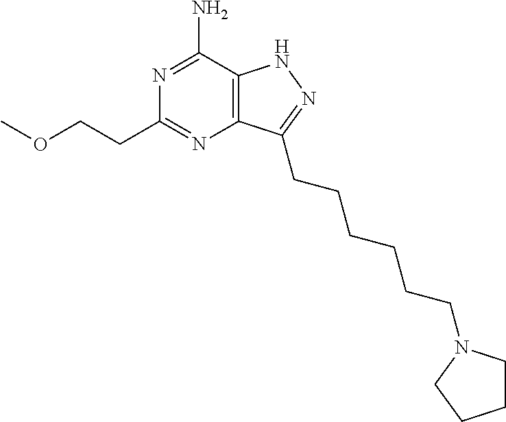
C12=C(C(N)=NC(CCOC)=N1)NN=C2CCCCCCN1CCCC1
